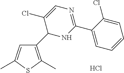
C1(C2NC(C3=CC=CC=C3Cl)=NC=C2Cl)=C(C)SC(C)=C1.Cl
